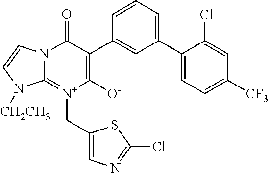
N12C(=[N+](CC3=CN=C(Cl)S3)C([O-])=C(C3=CC(C4=CC=C([CF3])C=C4Cl)=CC=C3)C1=O)N([CH2CH3])C=C2
